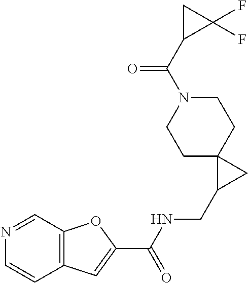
C12=C(C=NC=C1)OC(C(NCC1CC13CCN(C(C1C(F)(F)C1)=O)CC3)=O)=C2
